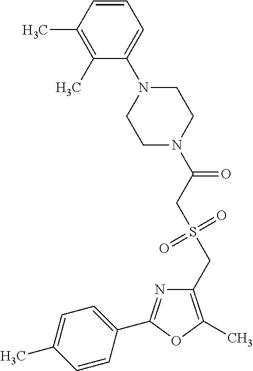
C1(CS(=O)(=O)CC(=O)N2CCN(C3=CC=CC(C)=C3C)CC2)=C(C)OC(C2=CC=C(C)C=C2)=N1
